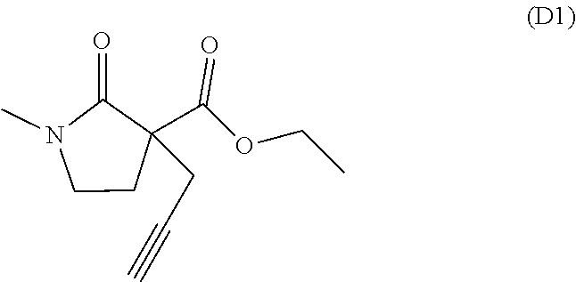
CN1CCC(CC#C)(C(OCC)=O)C1=O
